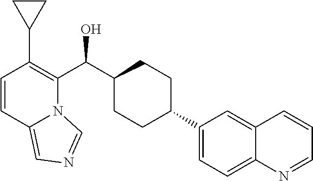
C1=CC2=CN=CN2C(C(C2CCC(C3=CC=C4C(=C3)C=CC=N4)CC2)O)=C1C1CC1
